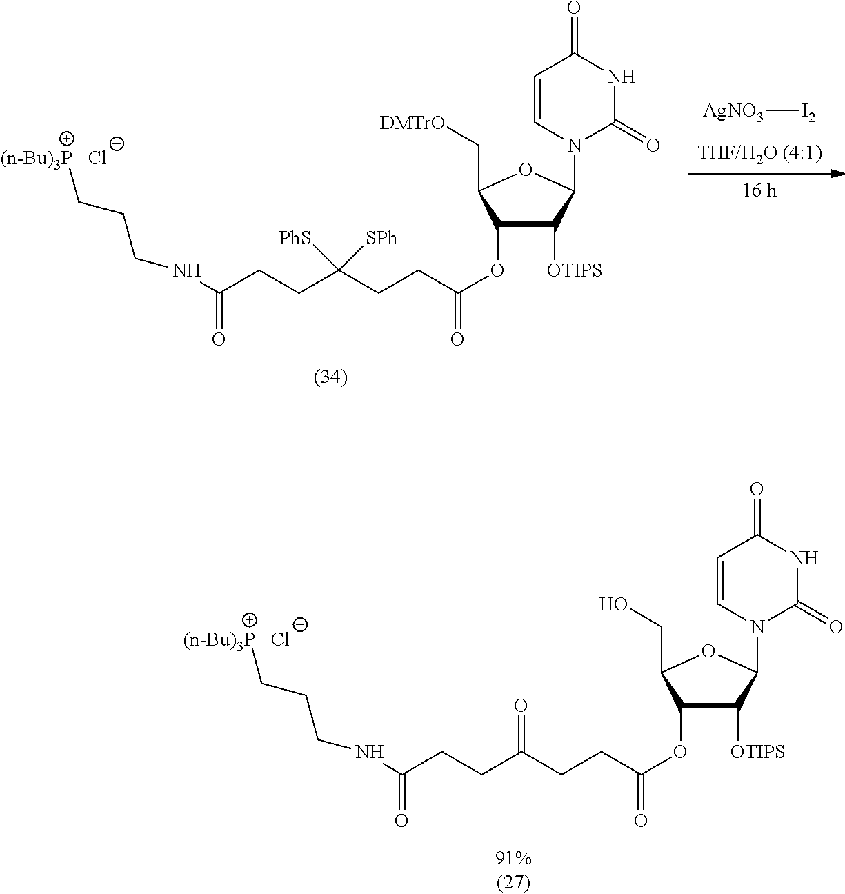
[Cl-].C(C(CCC(=O)OC1C([OTIPS])C(N2C(=O)NC(=O)C=C2)OC1CO)=O)CC(NCCC[(n-Bu)3P])=O.[AgNO3][I2].[16 h].[Cl-].C(C(CCC(=O)OC1C([OTIPS])C(N2C(=O)NC(=O)C=C2)OC1C[DMTrO])([SPh])[PhS])CC(NCCC[(n-Bu)3P])=O
